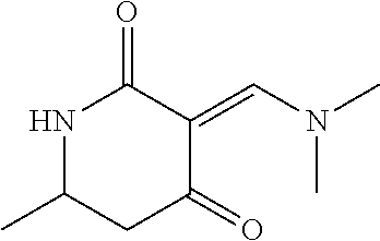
C1(=O)C(=CN(C)C)C(=O)NC(C)C1
